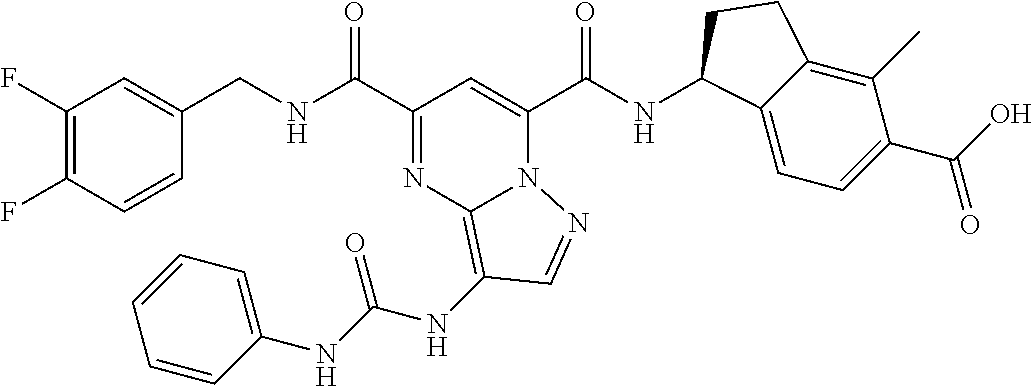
C1(F)=C(F)C=CC(CNC(C2=NC3=C(NC(NC4=CC=CC=C4)=O)C=NN3C(C(NC3C4=CC=C(C(=O)O)C(C)=C4CC3)=O)=C2)=O)=C1
